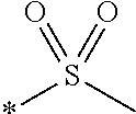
*S(C)(=O)=O
